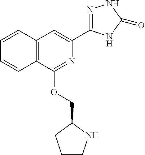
C12=C(C(OCC3CCCN3)=NC(C3=NNC(=O)N3)=C1)C=CC=C2
